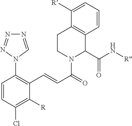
C1=CC=C([R])C2=C1C(C(N[R])=O)N(C(C=CC1=C(N3C=NN=N3)C=CC(Cl)=C1[R])=O)CC2
